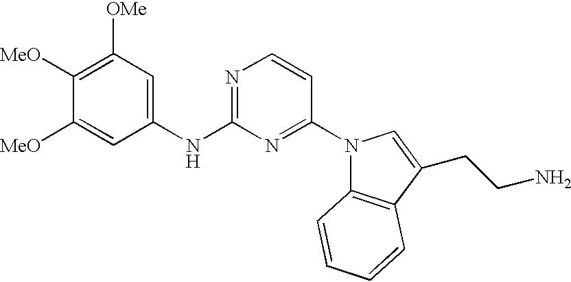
C1([MeO])=C([OMe])C=C(NC2=NC=CC(N3C4=C(C(CCN)=C3)C=CC=C4)=N2)C=C1[MeO]
